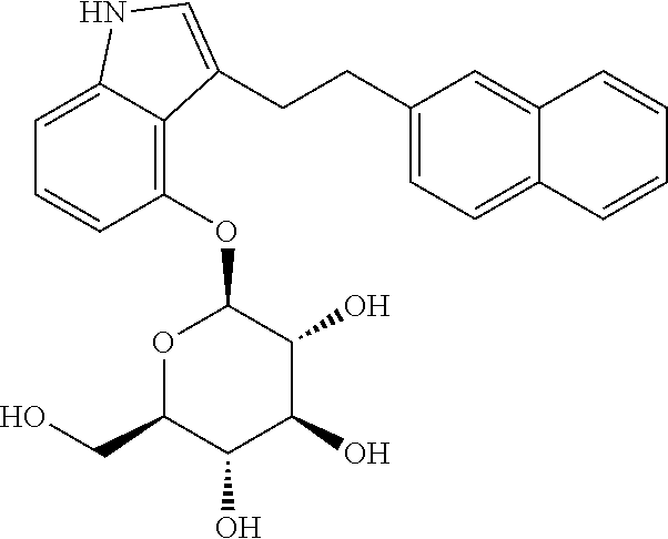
C1=C2C(=C(OC3OC(CO)C(O)C(O)C3O)C=C1)C(CCC1=CC=C3C(=C1)C=CC=C3)=CN2
